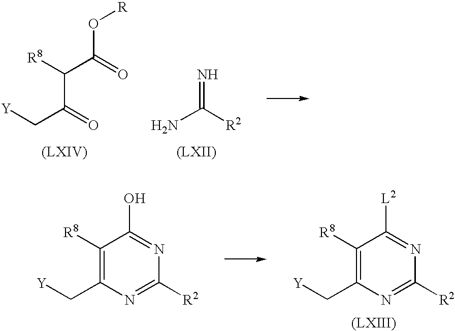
[Y]CC(C(C(O[R])=O)[R8])=O.C([R2])(N)=N.[Y]CC1=C([R8])C([L2])=NC([R2])=N1.[Y]CC1=C([R8])C(O)=NC([R2])=N1
